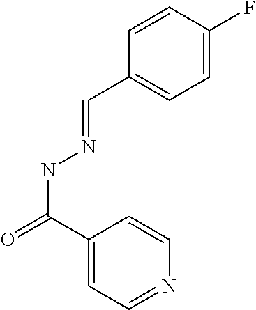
C1=CC(F)=CC=C1C=NNC(=O)C1=CC=NC=C1
